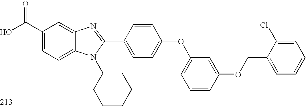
OC(C1=CC=C2C(=C1)N=C(C1=CC=C(OC3=CC=CC(OCC4=CC=CC=C4Cl)=C3)C=C1)N2C1CCCCC1)=O
